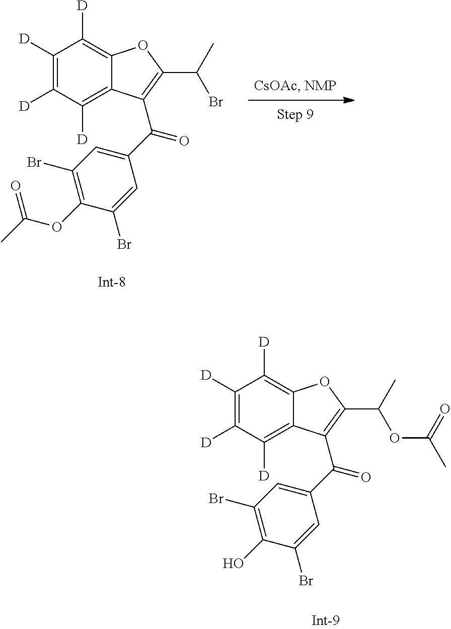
C1([D])=C([D])C([D])=C2C(=C1[D])OC(C(C)Br)=C2C(C1=CC(Br)=C(OC(C)=O)C(Br)=C1)=O.C1([D])=C([D])C([D])=C2C(=C1[D])OC(C(C)OC(C)=O)=C2C(C1=CC(Br)=C(O)C(Br)=C1)=O
